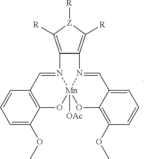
C12=C(C=N3[Mn]4([OAc])(O1)OC1=C(OC)C=CC=C1C=N4C1=C([R])[Z]([R])C([R])=C31)C=CC=C2OC
